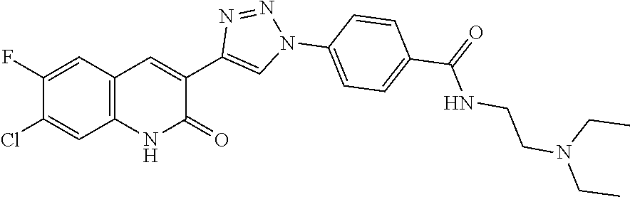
C12=C(C=C(F)C(Cl)=C1)C=C(C1=CN(C3=CC=C(C(=O)NCCN(CC)CC)C=C3)N=N1)C(=O)N2
